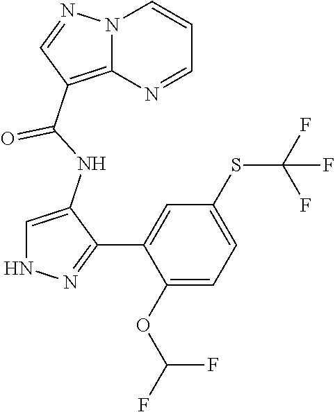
C1=C(NC(=O)C2=C3N(C=CC=N3)N=C2)C(C2=CC(SC(F)(F)F)=CC=C2OC(F)F)=NN1
